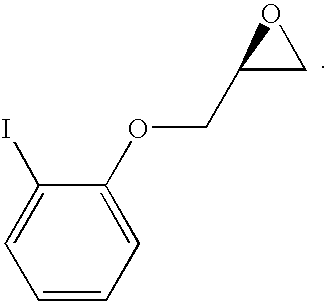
C1=C(OCC2CO2)C(I)=CC=C1
